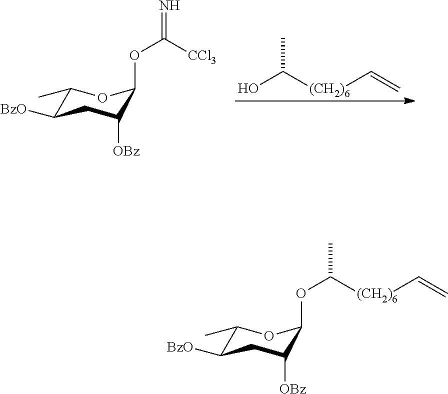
CC([(CH2)6]C=C)O.C1(C)C([BzO])CC([OBz])C(OC(=N)[CCl3])O1.C1(C)C([BzO])CC([OBz])C(OC(C)[(CH2)6]C=C)O1
